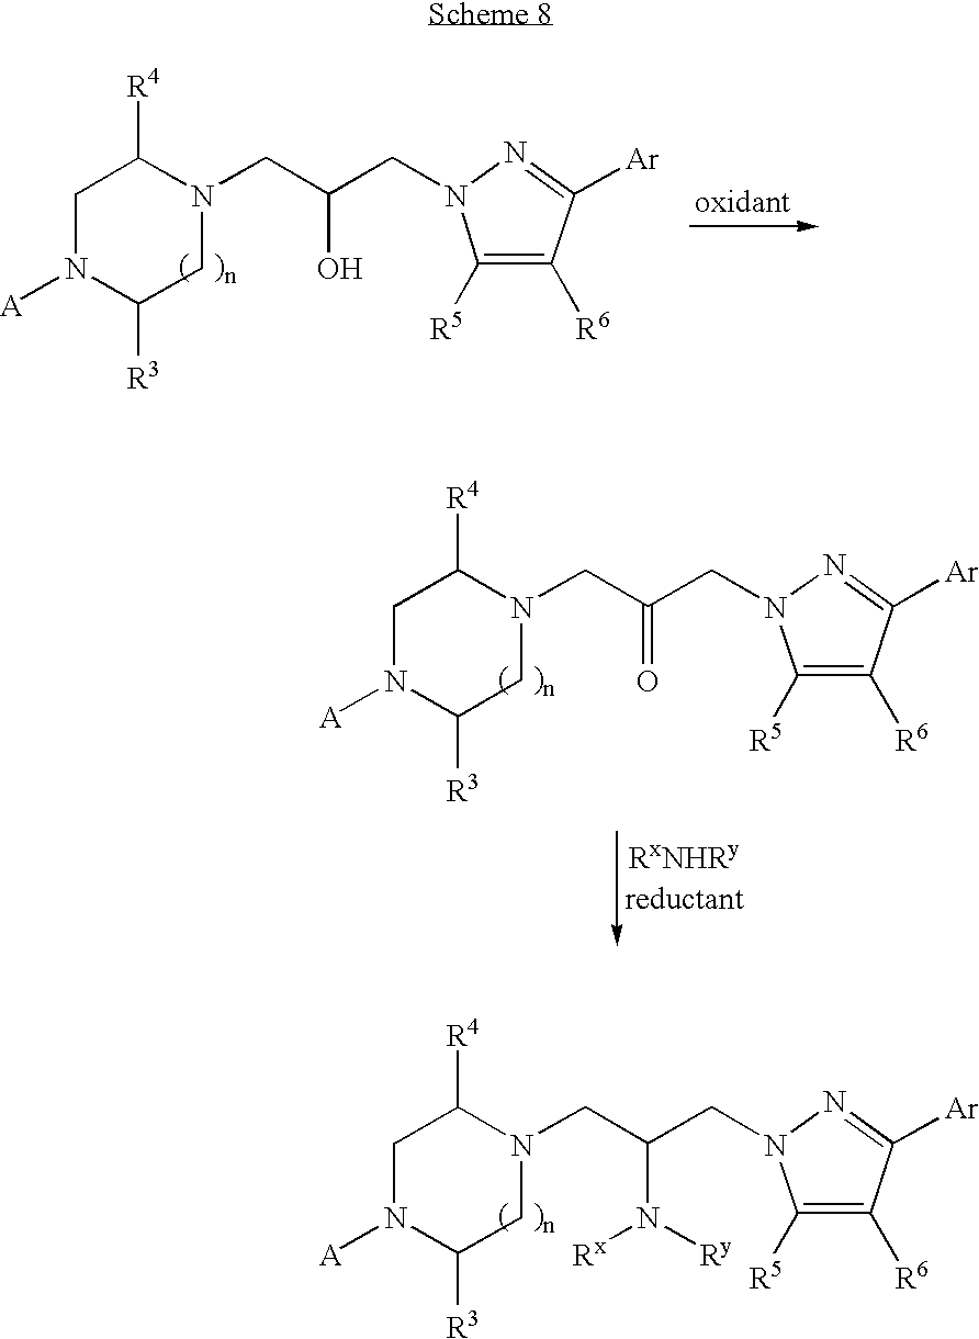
C1N([A])C([R3])CN(CC(CN2C([R5])=C([R6])C([Ar])=N2)O)C1[R4].C1N([A])C([R3])CN(CC(CN2C([R5])=C([R6])C([Ar])=N2)N([Ry])[Rx])C1[R4].C1N([A])C([R3])CN(CC(CN2C([R5])=C([R6])C([Ar])=N2)=O)C1[R4]
